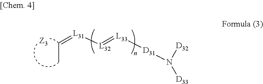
C(C)=[L31][L32]=[L33][D31]N([D32])[D33]
